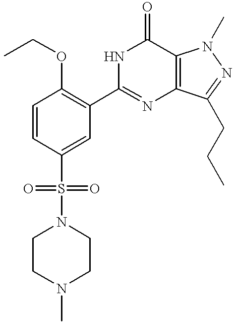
CCOC1=C(C2=NC3=C(C(=O)N2)N(C)N=C3CCC)C=C(S(N2CCN(C)CC2)(=O)=O)C=C1
